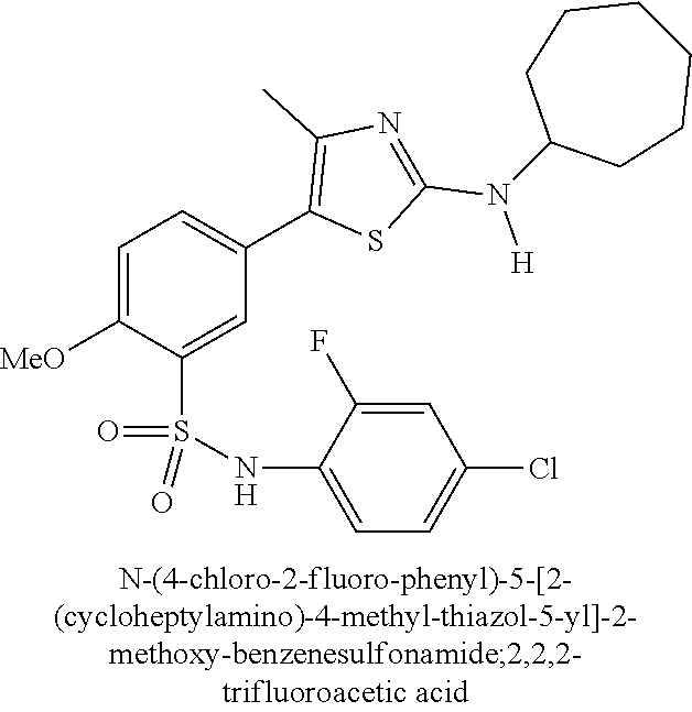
C1=C([MeO])C(S(NC2=CC=C(Cl)C=C2F)(=O)=O)=CC(C2=C(C)N=C(N([H])C3CCCCCC3)S2)=C1
